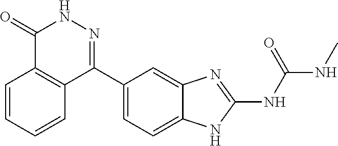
N(C)C(=O)NC1=NC2=CC(C3=NNC(=O)C4=C3C=CC=C4)=CC=C2N1
